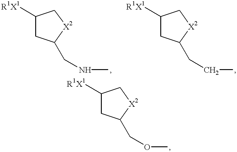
C1([R1X1])CC(CNC)[X2]C1.C1([R1X1])CC(CCC)[X2]C1.C1([R1X1])CC(COC)[X2]C1
